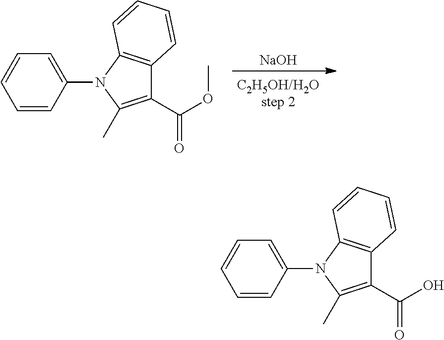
[NaOH].C1(C(OC)=O)=C(C)N(C2=CC=CC=C2)C2=C1C=CC=C2.C1(C(O)=O)=C(C)N(C2=CC=CC=C2)C2=C1C=CC=C2
